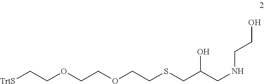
C(COCCSCC(CNCCO)O)OCC[TrtS]
